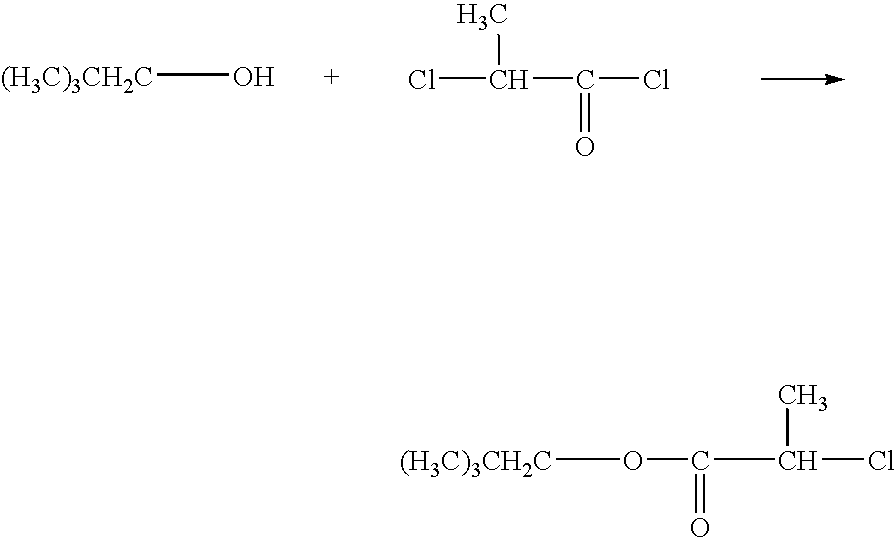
[(H3C)3CH2C]O.ClC(C(Cl)=O)C.[(H3C)3CH2C]OC(C(Cl)C)=O
